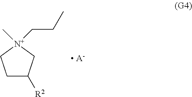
C1C([R2])C[N+](C)(CCC)C1.[ A-]
